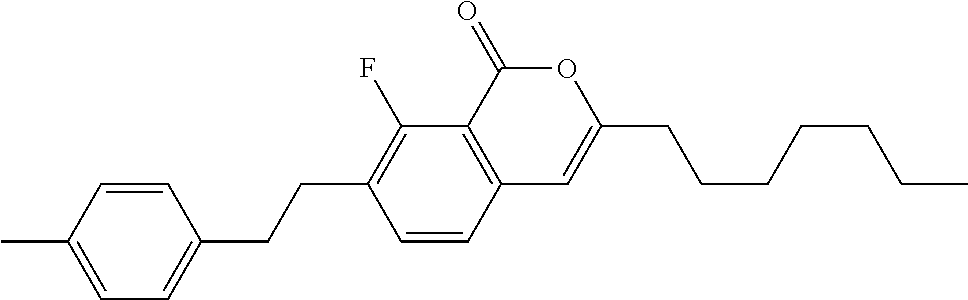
C12=C(C(=O)OC(CCCCCCC)=C1)C(F)=C(CCC1=CC=C(C)C=C1)C=C2
